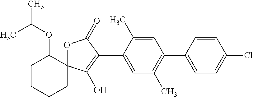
C1CCCC2(C1OC(C)C)OC(=O)C(C1=CC(C)=C(C3=CC=C(Cl)C=C3)C=C1C)=C2O
